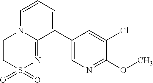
C1(C2=CN=C(OC)C(Cl)=C2)=CC=CN2C1=NS(=O)(=O)CC2
